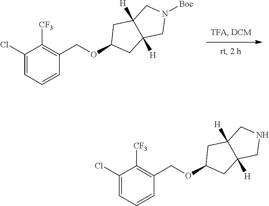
N1([Boc])CC2([H])C([H])(C1)CC(OCC1=C([CF3])C(Cl)=CC=C1)C2.N1CC2([H])C([H])(C1)CC(OCC1=C([CF3])C(Cl)=CC=C1)C2
